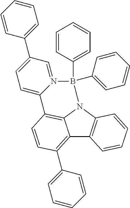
C12=C(C3=CC=CC=C3)C=CC3=C1N(C1=C2C=CC=C1)B(C1=CC=CC=C1)(C1=CC=CC=C1)N1=CC(C2=CC=CC=C2)=CC=C31
